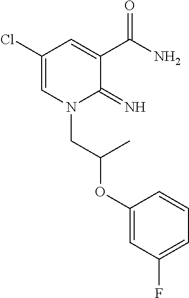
C1(Cl)=CN(CC(OC2=CC(F)=CC=C2)C)C(=N)C(C(N)=O)=C1
